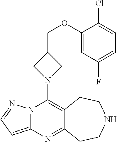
N12C(=CC=N1)N=C1C(=C2N2CC(COC3=CC(F)=CC=C3Cl)C2)CCNCC1
